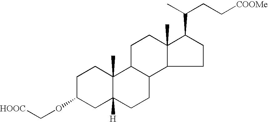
C1C(OC[HOOC])CC2([H])C(C)(C1)C1C(CC2)C2CCC(C(C)CC[COOMe])C2(C)CC1
